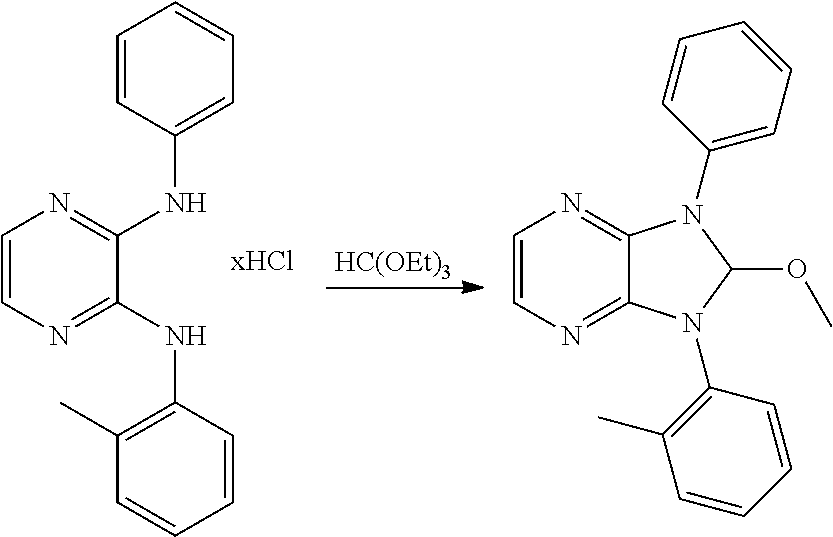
C1=CC(NC2=NC=CN=C2NC2=C(C)C=CC=C2)=CC=C1.[HC(OEt)3].C1=CN=C2C(=N1)N(C1=CC=CC=C1)C(OC)N2C1=C(C)C=CC=C1
